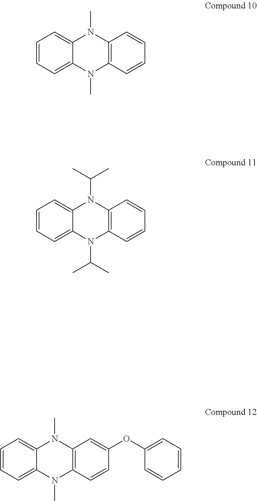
C1=CC=C2C(=C1)N(C)C1=C(N2C)C=CC=C1.C1=CC=C2C(=C1)N(C(C)C)C1=C(N2C(C)C)C=CC=C1.C1=CC=C2C(=C1)N(C)C1=C(N2C)C=CC(OC2=CC=CC=C2)=C1
